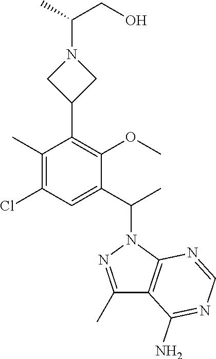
C1(C)=C(Cl)C=C(C(C)N2N=C(C)C3=C2N=CN=C3N)C(OC)=C1C1CN(C(CO)C)C1
